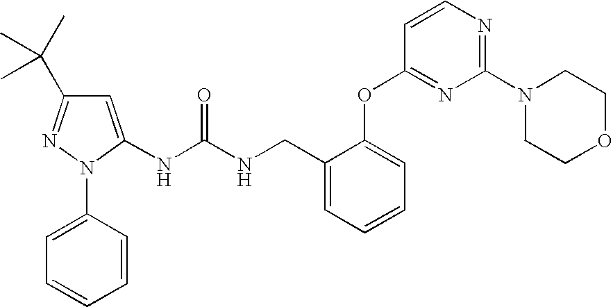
N(C(NCC1=CC=CC=C1OC1=NC(N2CCOCC2)=NC=C1)=O)C1=CC(C(C)(C)C)=NN1C1=CC=CC=C1
